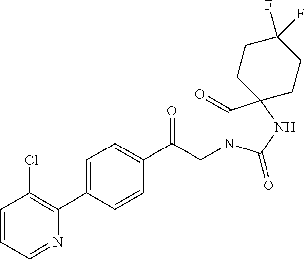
C1(C(CN2C(=O)C3(NC2=O)CCC(F)(F)CC3)=O)=CC=C(C2=C(Cl)C=CC=N2)C=C1
